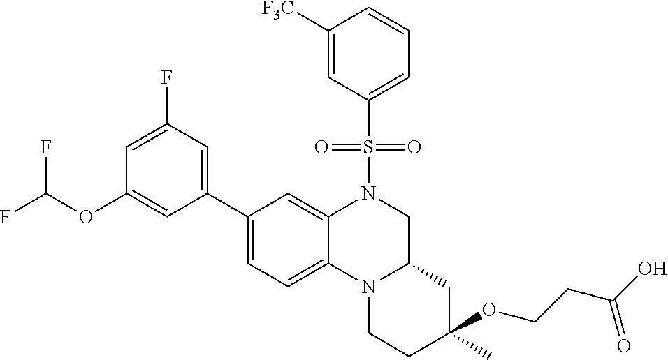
C1(OC(F)F)=CC(C2=CC=C3C(=C2)N(S(=O)(=O)C2=CC=CC([F3C])=C2)CC2N3CCC(OCCC(O)=O)(C)C2)=CC(F)=C1
